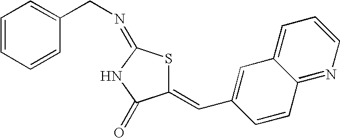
C1(=CC2=CC3=CC=CN=C3C=C2)SC(=NCC2=CC=CC=C2)NC1=O
